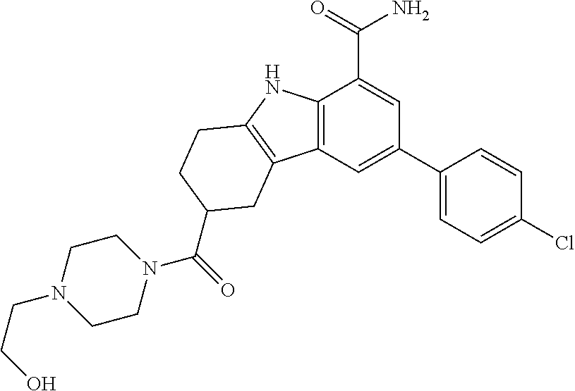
C12=C(C=C(C3=CC=C(Cl)C=C3)C=C1C(=O)N)C1=C(N2)CCC(C(N2CCN(CCO)CC2)=O)C1
